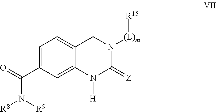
C12=CC=C(C(=O)N([R9])[R8])C=C1N([H])C(=[Z])N([(L)m][R15])C2
